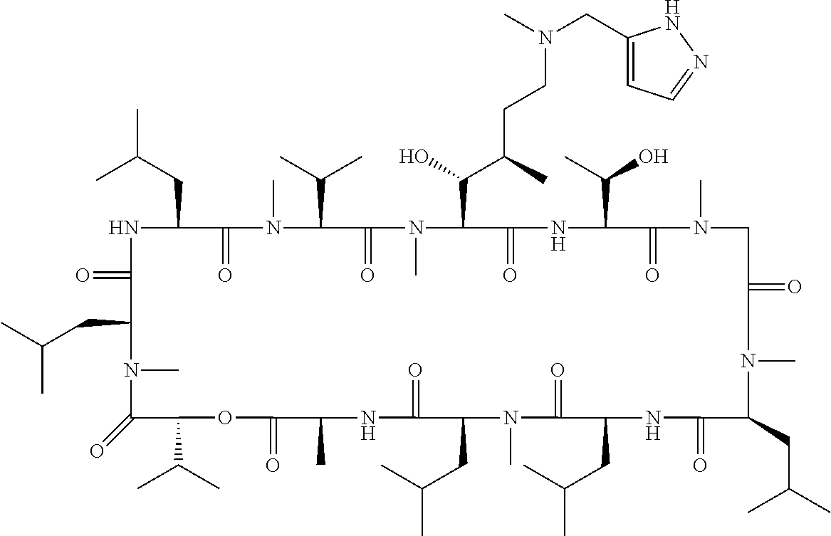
N1C(=O)C(CC(C)C)N(C)C(=O)C(C(C)C)OC(=O)C(C)NC(=O)C(CC(C)C)N(C)C(=O)C(CC(C)C)NC(=O)C(CC(C)C)N(C)C(=O)CN(C)C(=O)C(C(C)O)NC(=O)C(C(O)C(CCN(CC2=CC=NN2)C)C)N(C)C(=O)C(C(C)C)N(C)C(=O)C1CC(C)C
